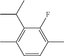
C1(F)=C(C)C=CC(C)=C1C(C)C
